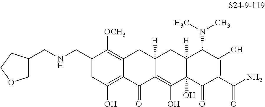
C1=C(CNCC2COCC2)C([OCH3])=C2C(=C1O)C(=O)C1=C(O)C3(O)C([H])(CC1([H])C2)C(N(C)C)C(O)=C(C(N)=O)C3=O
